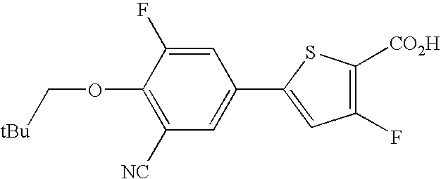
C1(OC[tBu])=C([NC])C=C(C2=CC(F)=C([CO2H])S2)C=C1F
